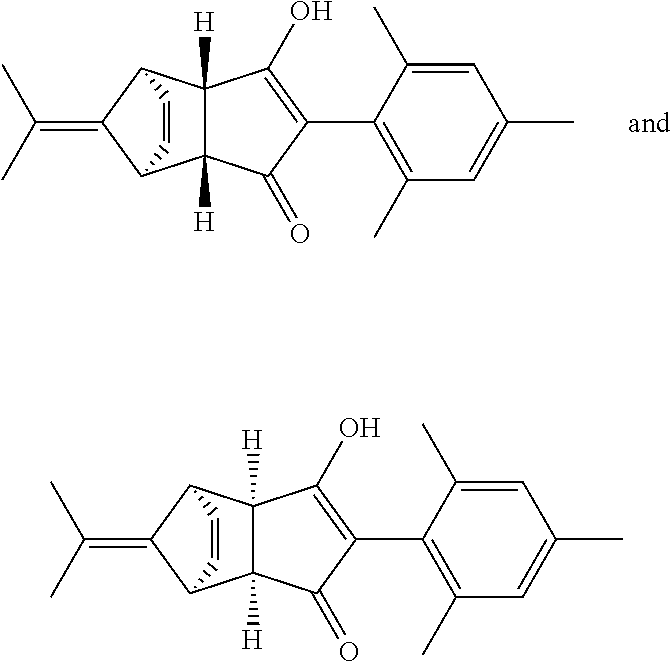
C12([H])C([H])(C3C(=C(C)C)C1C=C3)C(O)=C(C1=C(C)C=C(C)C=C1C)C2=O.C12([H])C([H])(C3C(=C(C)C)C1C=C3)C(O)=C(C1=C(C)C=C(C)C=C1C)C2=O
